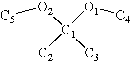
[C5][O2][C1]([C3])([O1][C4])[C2]
